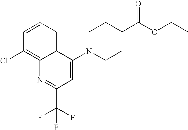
C1=CC=C2C(=C1Cl)N=C(C(F)(F)F)C=C2N1CCC(C(OCC)=O)CC1
